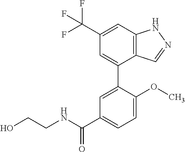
C12=C(C=C(C(F)(F)F)C=C1C1=CC(C(NCCO)=O)=CC=C1OC)NN=C2
